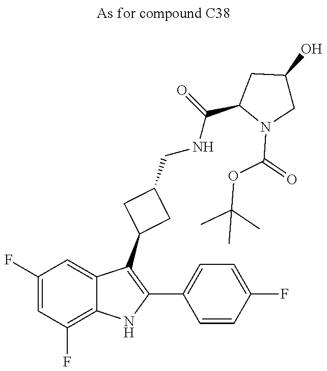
C1(F)=CC(F)=C2C(=C1)C(C1CC(CNC(C3N(C(=O)OC(C)(C)C)CC(O)C3)=O)C1)=C(C1=CC=C(F)C=C1)N2
